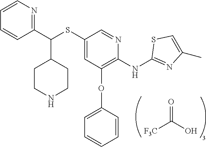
C1(C(SC2=CC(OC3=CC=CC=C3)=C(NC3=NC(C)=CS3)N=C2)C2CCNCC2)=NC=CC=C1.[F3C]C(O)=O
